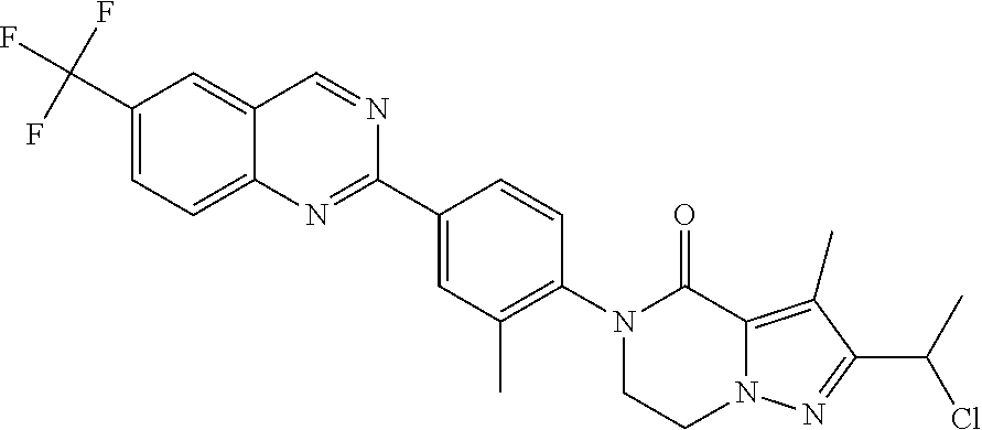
C12=C(C)C(C(C)Cl)=NN1CCN(C1=C(C)C=C(C3=NC4=CC=C(C(F)(F)F)C=C4C=N3)C=C1)C2=O
